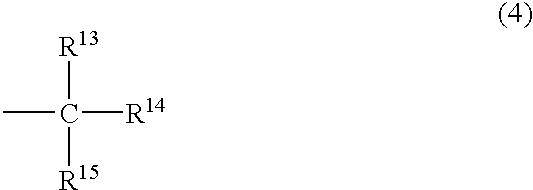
CC([R13])([R14])[R15]
